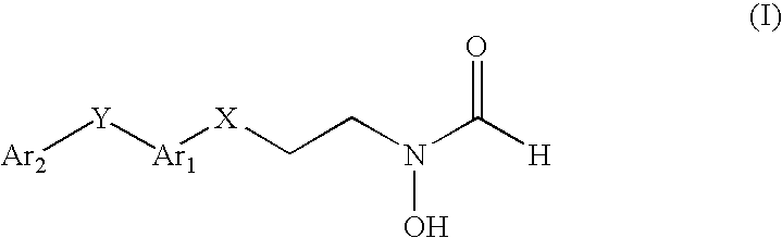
[Ar2][Y][Ar1][X]CCN(C([H])=O)O
